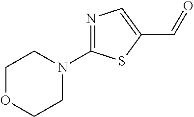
N1=C(N2CCOCC2)SC(C=O)=C1
